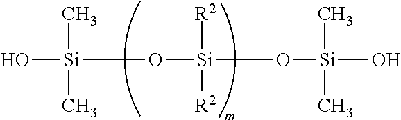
O[Si](C)(C)O[Si]([R2])([R2])O[Si](C)(C)O
